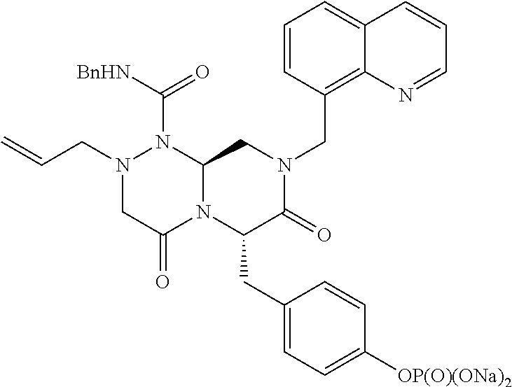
N1(CC=C)CC(=O)N2C(N1C([BnHN])=O)CN(CC1=C3C(=CC=C1)C=CC=N3)C(=O)C2CC1=CC=C([OP(O)(ONa)2])C=C1
